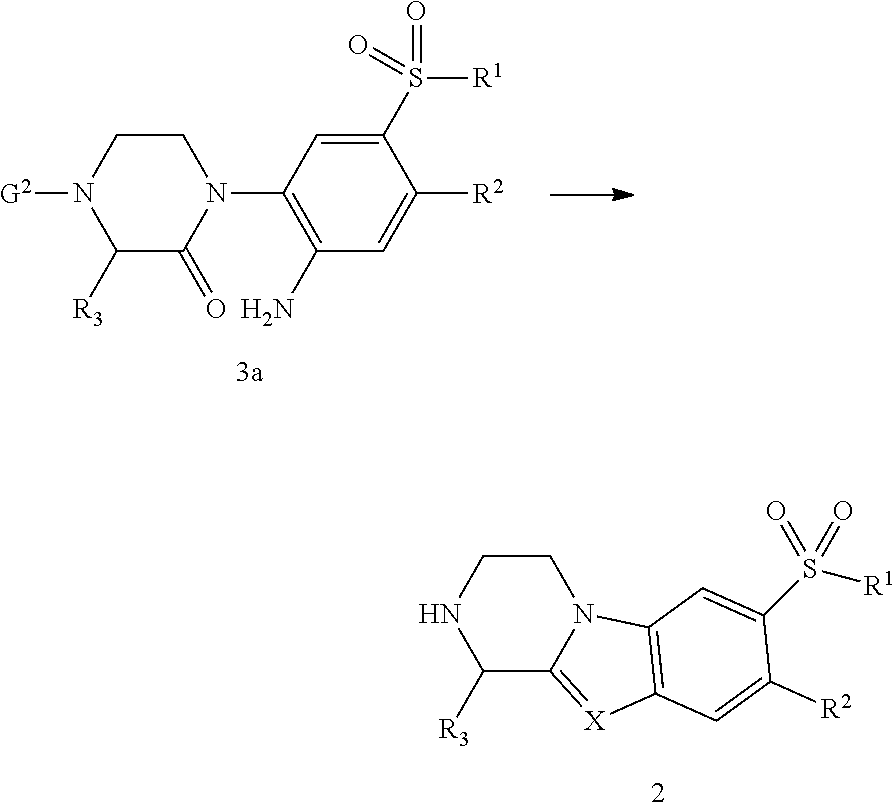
N1C([R3])C2=[X]C3=C(N2CC1)C=C(S([R1])(=O)=O)C([R2])=C3.N1([G2])C([R3])C(=O)N(C2=C(N)C=C([R2])C(S(=O)(=O)[R1])=C2)CC1
